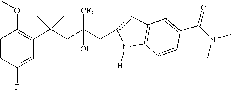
C1(F)=CC(C(CC(CC2=CC3=C(C=CC(C(N(C)C)=O)=C3)N2[H])([CF3])O)(C)C)=C(OC)C=C1
